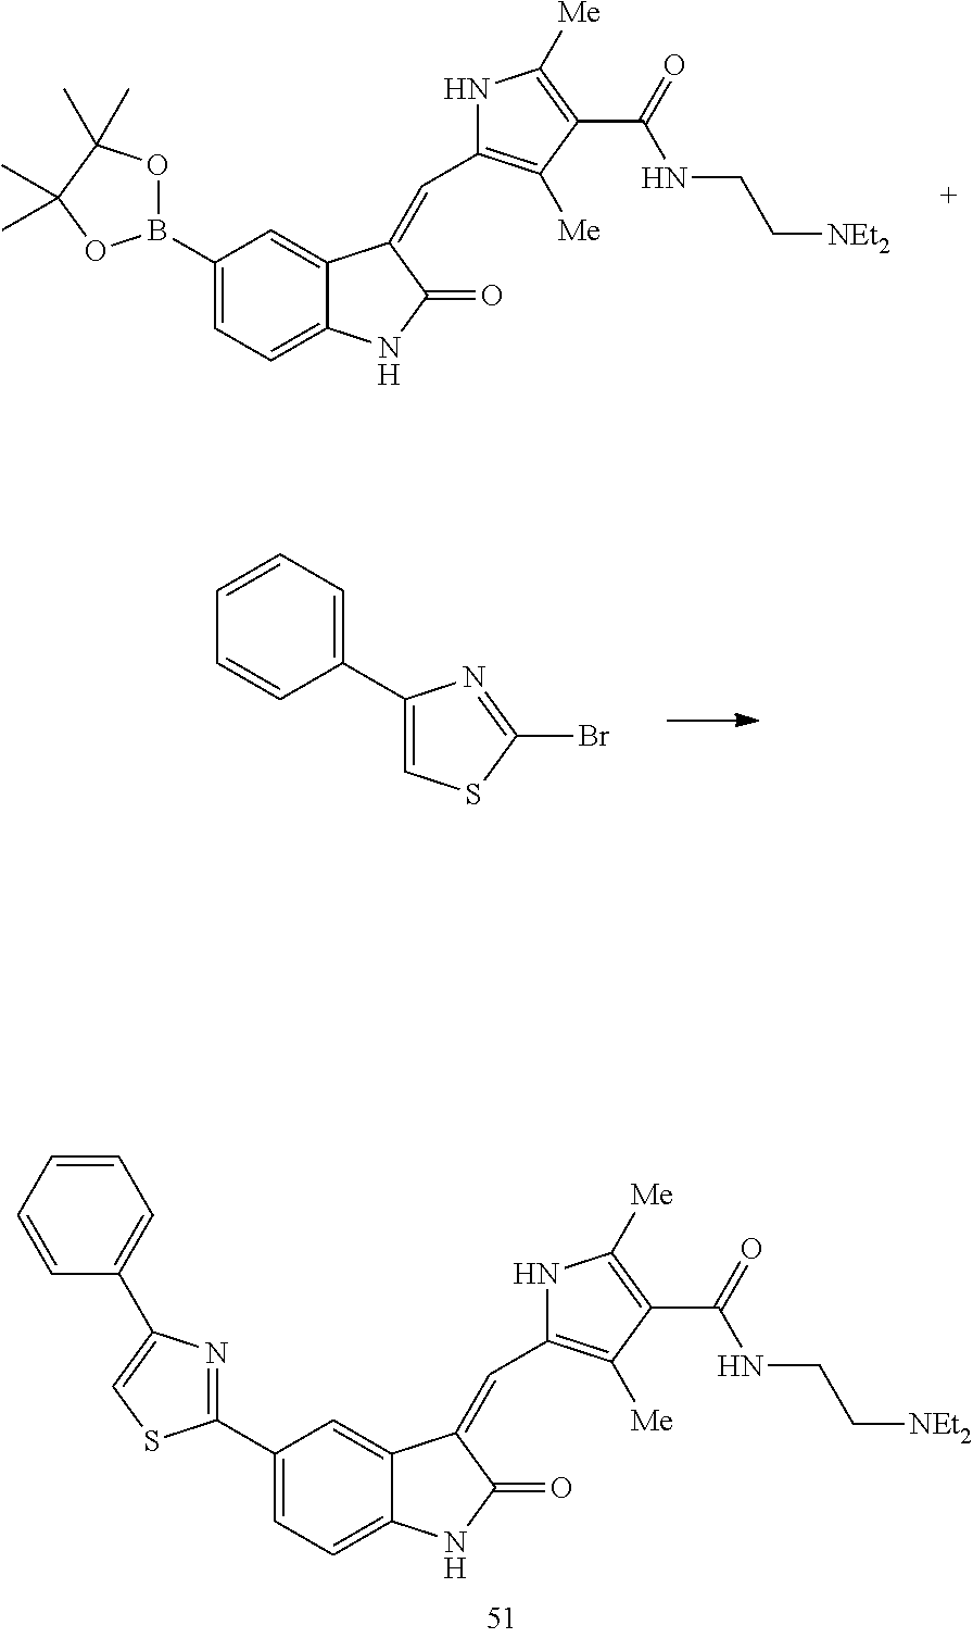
C1(C2=CC=CC=C2)=CSC(Br)=N1.C1(B2OC(C)(C)C(C)(C)O2)=CC=C2C(=C1)C(=CC1=C([Me])C(C(=O)NCC[NEt2])=C([Me])N1)C(=O)N2.C1(C2=NC(C3=CC=CC=C3)=CS2)=CC=C2C(=C1)C(=CC1=C([Me])C(C(=O)NCC[NEt2])=C([Me])N1)C(=O)N2
